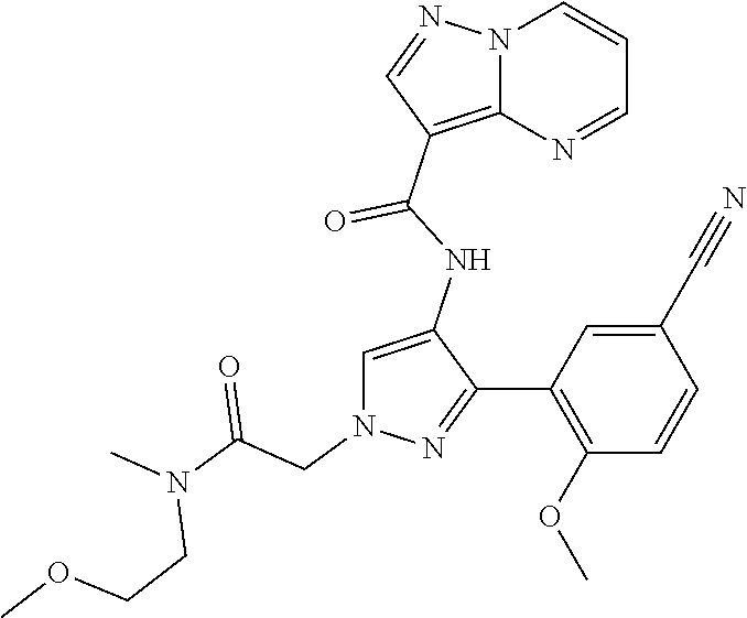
N12C(=C(C(NC3=CN(CC(N(C)CCOC)=O)N=C3C3=C(OC)C=CC(C#N)=C3)=O)C=N1)N=CC=C2
